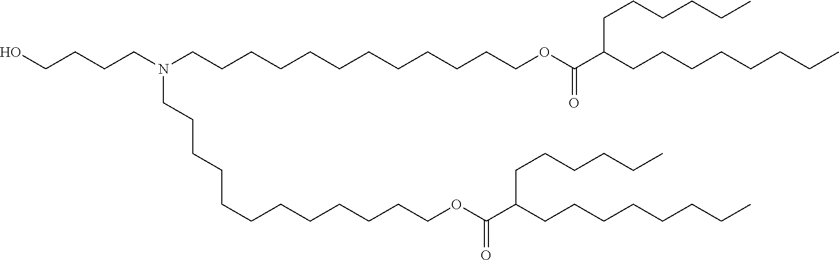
C(CCN(CCCCCCCCCCCCOC(C(CCCCCCCC)CCCCCC)=O)CCCCCCCCCCCCOC(C(CCCCCCCC)CCCCCC)=O)CO
